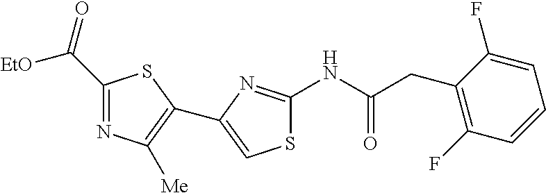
S1C(NC(CC2=C(F)C=CC=C2F)=O)=NC(C2=C([Me])N=C(C(=O)[EtO])S2)=C1
